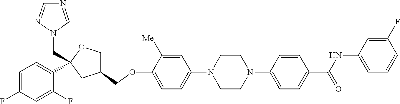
C1=C([Me])C(OCC2COC(CN3C=NC=N3)(C3=CC=C(F)C=C3F)C2)=CC=C1N1CCN(C2=CC=C(C(NC3=CC=CC(F)=C3)=O)C=C2)CC1
